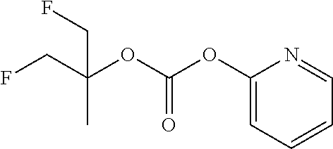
FCC(OC(OC1=CC=CC=N1)=O)(C)CF
